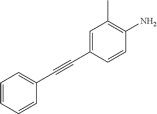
C1=CC=CC(C#CC2=CC(C)=C(N)C=C2)=C1
